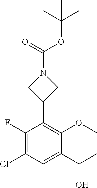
C1(F)=C(Cl)C=C(C(C)O)C(OC)=C1C1CN(C(=O)OC(C)(C)C)C1
